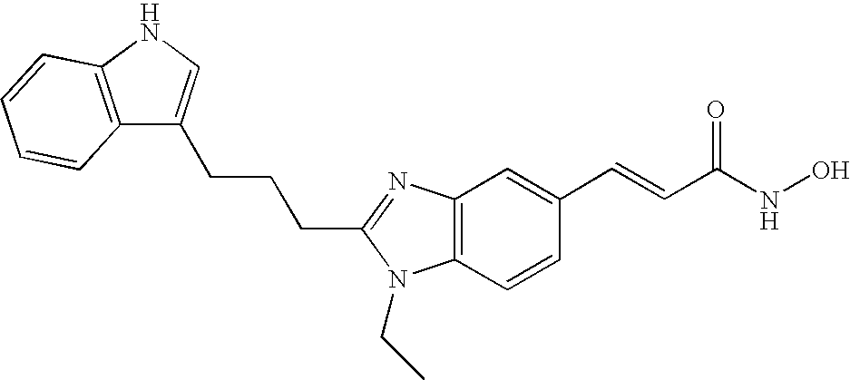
C(C1=NC2=C(C=CC(C=CC(NO)=O)=C2)N1CC)CCC1=CNC2=C1C=CC=C2
